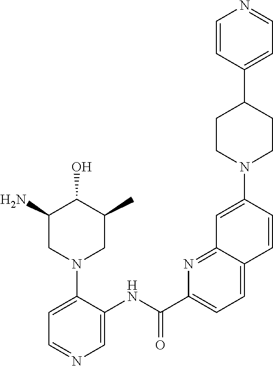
C1(N)CN(C2=CC=NC=C2NC(C2=CC=C3C(=N2)C=C(N2CCC(C4=CC=NC=C4)CC2)C=C3)=O)CC(C)C1O
